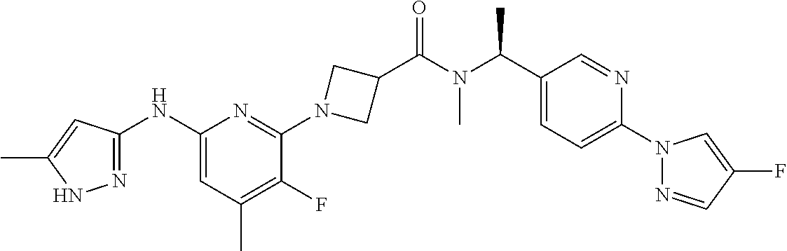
C1(NC2=NNC(C)=C2)=CC(C)=C(F)C(N2CC(C(N(C(C3=CC=C(N4N=CC(F)=C4)N=C3)C)C)=O)C2)=N1
